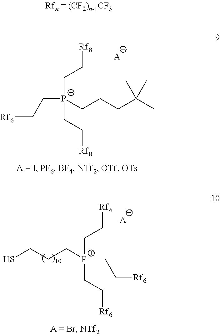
[Rf6]CC[P+](CC(CC(C)(C)C)C)(CC[Rf8])CC[Rf8].[A].[A].[P+](CC[Rf6])(CC[Rf6])(CC[Rf6])CCCS
